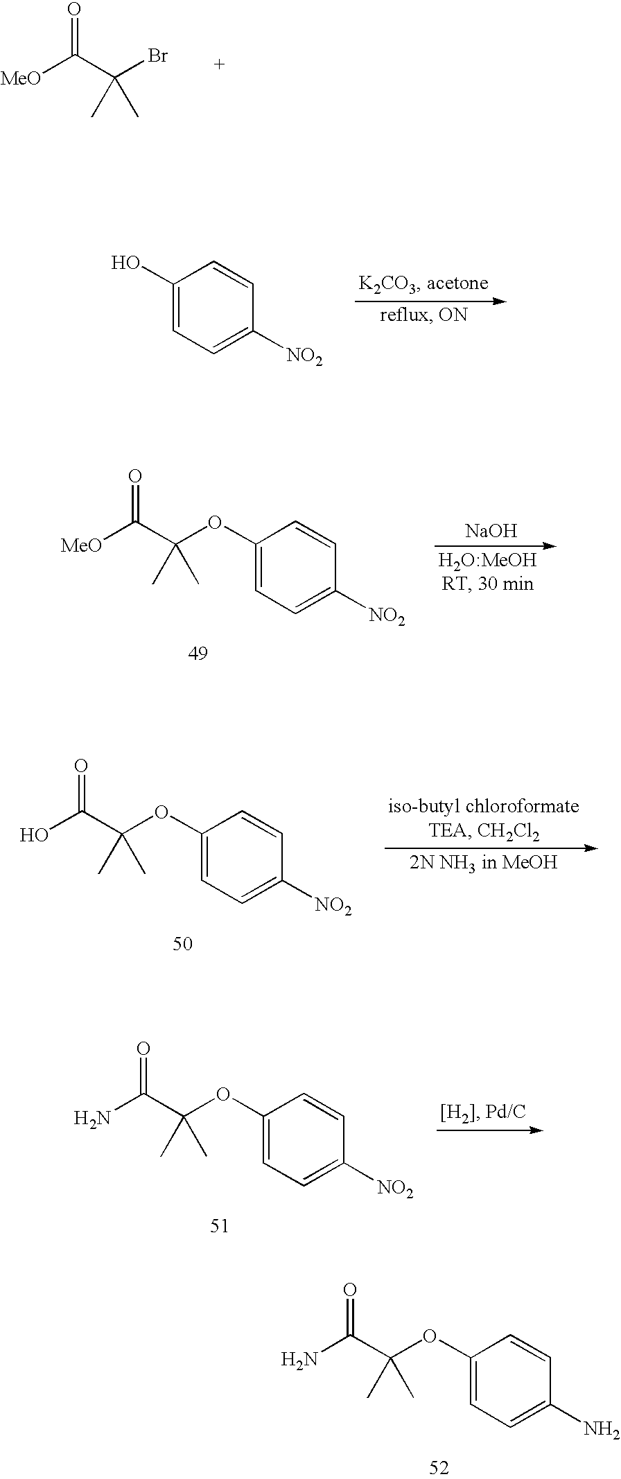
[MeO]C(C(Br)(C)C)=O.C1(O)=CC=C([NO2])C=C1.[NaOH].C1(OC(C([MeO])=O)(C)C)=CC=C([NO2])C=C1.C1(OC(C(O)=O)(C)C)=CC=C([NO2])C=C1.C1(OC(C(N)=O)(C)C)=CC=C([NO2])C=C1.C1(OC(C(N)=O)(C)C)=CC=C(N)C=C1
